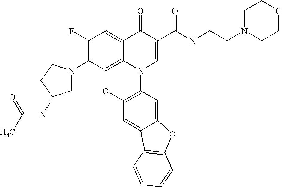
C1(F)=C(N2CC(NC(C)=O)CC2)C2=C3C(=C1)C(=O)C(C(NCCN1CCOCC1)=O)=CN3C1=C(O2)C=C2C(=C1)OC1=C2C=CC=C1
